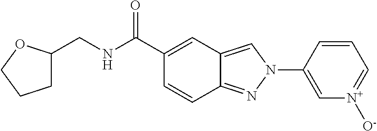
C12=NN(C3=C[N+]([O-])=CC=C3)C=C1C=C(C(NCC1CCCO1)=O)C=C2
